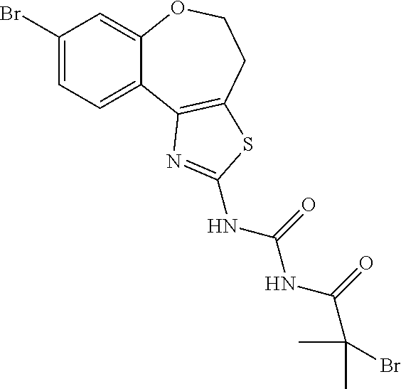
C1(Br)=CC=C2C(=C1)OCCC1=C2N=C(NC(NC(C(C)(C)Br)=O)=O)S1
